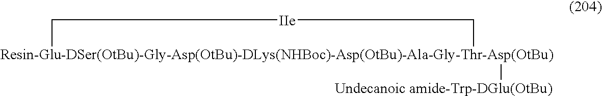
[Resin-Glu-DSer(OtBu)-Gly-Asp(OtBu)-DLys(NHBoc)-Asp(OtBu)-Ala-Gly-Thr-Asp(OtBu)]1([Undecanoic amide-Trp-DGlu(OtBu)])C[IIe]C1
